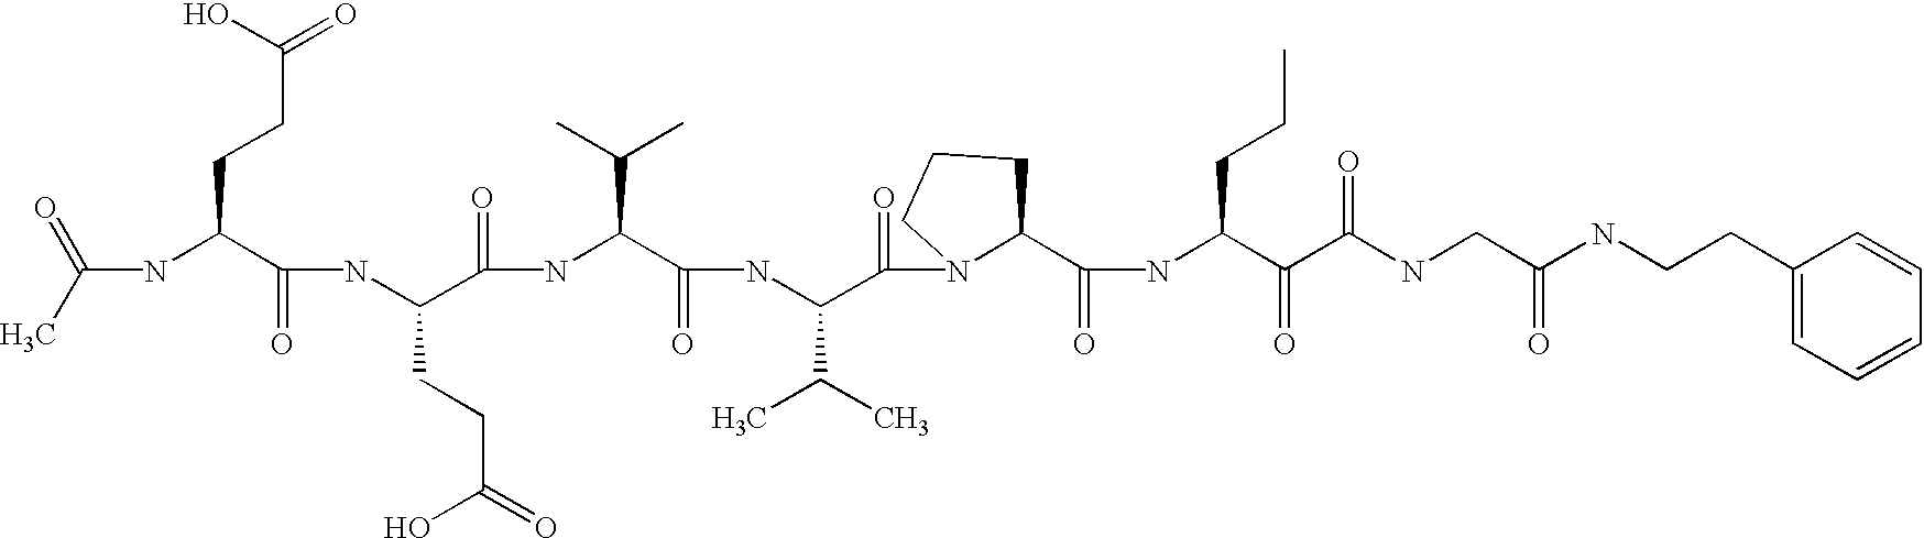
C(NC(C(NC(C(=O)NC(C(=O)NC(C(=O)N1C(C(=O)NC(C(=O)C(NCC(NCCC2=CC=CC=C2)=O)=O)CCC)CCC1)C(C)C)C(C)C)CCC(=O)O)=O)CCC(=O)O)(C)=O
